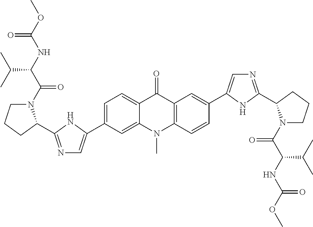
C1=C(C2=CN=C(C3N(C(C(NC(OC)=O)C(C)C)=O)CCC3)N2)C=C2C(=C1)C(=O)C1=C(N2C)C=CC(C2=CN=C(C3N(C(C(NC(OC)=O)C(C)C)=O)CCC3)N2)=C1
